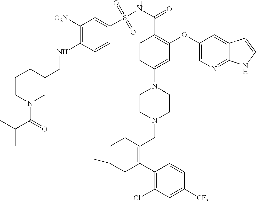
C1([O2N])=C(NCC2CCCN(C(=O)C(C)C)C2)C=CC(S(NC(=O)C2=C(OC3=CN=C4C(=C3)C=CN4)C=C(N3CCN(CC4=C(C5=C(Cl)C=C([CF3])C=C5)CC(C)(C)CC4)CC3)C=C2)(=O)=O)=C1
